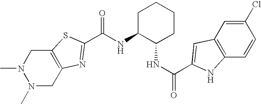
N1(C)N(C)CC2=C(C1)SC(C(NC1C(NC(=O)C3=CC4=C(C=CC(Cl)=C4)N3)CCCC1)=O)=N2
